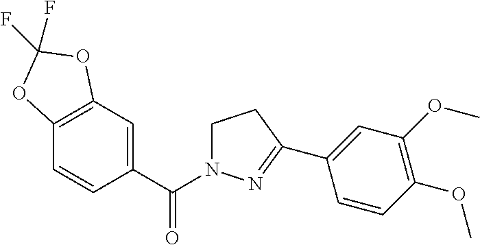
C1(C(N2CCC(C3=CC(OC)=C(OC)C=C3)=N2)=O)=CC2=C(C=C1)OC(F)(F)O2
